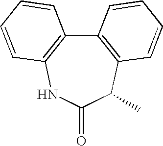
C12=C(C(C)C(=O)NC3=C1C=CC=C3)C=CC=C2
